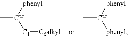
CC([phenyl])[C1][C6alkyl].CC([phenyl])[phenyl]
